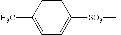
CC1=CC=C([SO3]C)C=C1
